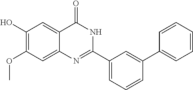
C1(O)=C(OC)C=C2C(=C1)C(=O)NC(C1=CC=CC(C3=CC=CC=C3)=C1)=N2
